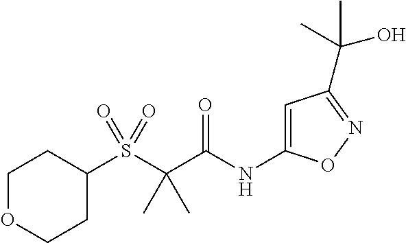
C1=C(NC(C(S(C2CCOCC2)(=O)=O)(C)C)=O)ON=C1C(O)(C)C
